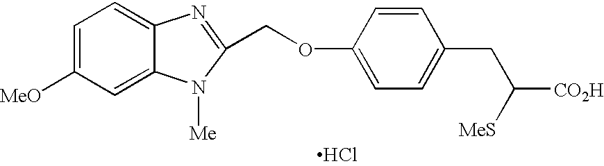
C1=C([MeO])C=C2C(=C1)N=C(COC1=CC=C(CC([CO2H])[MeS])C=C1)N2[Me].Cl
